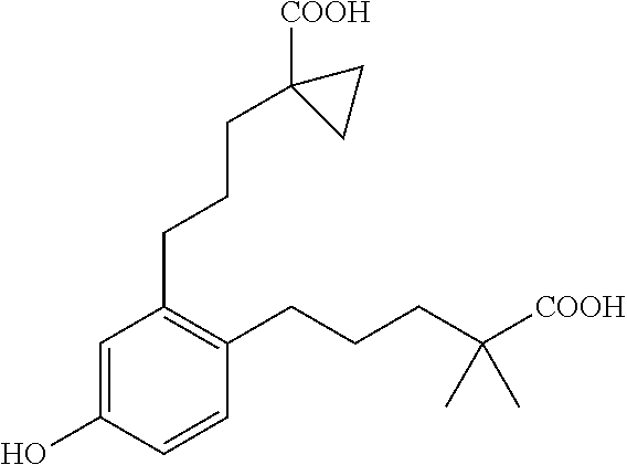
C1=C(O)C=CC(CCCC([COOH])(C)C)=C1CCCC1([COOH])CC1
